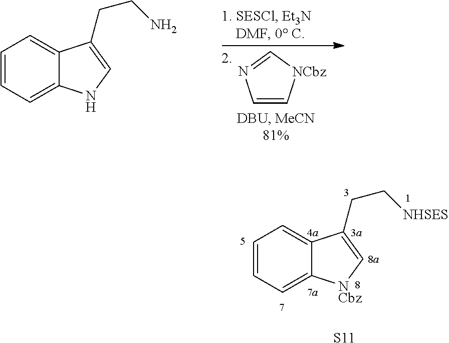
C1=C[NCbz]C=N1.N1C=C(CCN)C2=CC=CC=C12.[NCbz]1C=C(CC[NHSES])C2=CC=CC=C12.[S11]
